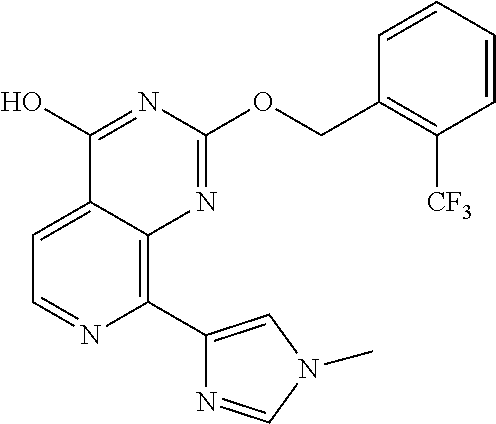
C1=C2C(=C(C3=CN(C)C=N3)N=C1)N=C(OCC1=C([CF3])C=CC=C1)N=C2O
